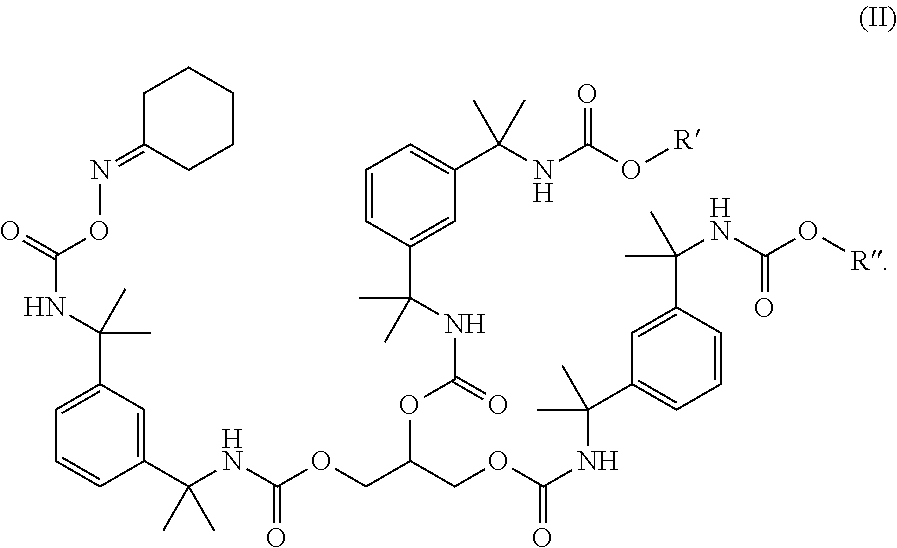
C1C(=NOC(=O)NC(C)(C2=CC=CC(C(NC(OCC(COC(NC(C3=CC=CC(C(NC(O[R])=O)(C)C)=C3)(C)C)=O)OC(=O)NC(C3=CC(C(NC(O[R])=O)(C)C)=CC=C3)(C)C)=O)(C)C)=C2)C)CCCC1
